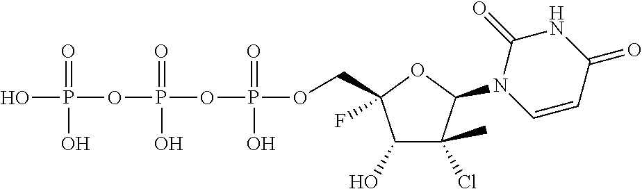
OP(OP(OP(OCC1(F)C(O)C(Cl)(C)C(N2C=CC(=O)NC2=O)O1)(=O)O)(=O)O)(=O)O
